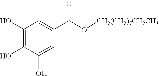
C1(O)=C(O)C(O)=CC(C(=O)O[CH2(CH2)7CH2CH3])=C1
